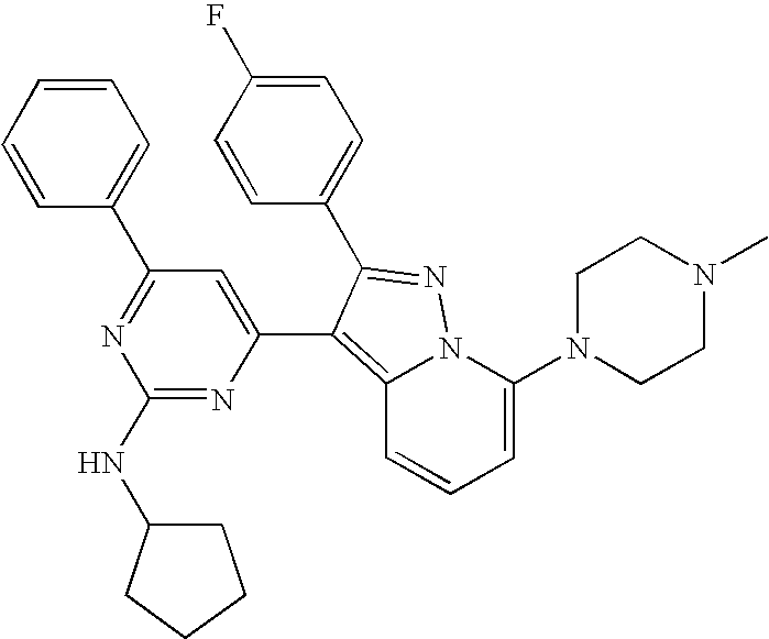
C12=C(C3=CC(C4=CC=CC=C4)=NC(NC4CCCC4)=N3)C(C3=CC=C(F)C=C3)=NN1C(N1CCN(C)CC1)=CC=C2
